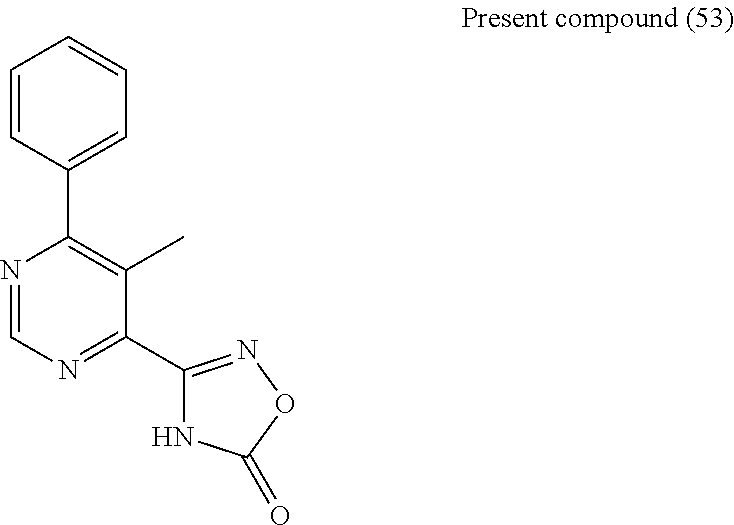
C1(C2=C(C)C(C3=NOC(=O)N3)=NC=N2)=CC=CC=C1
